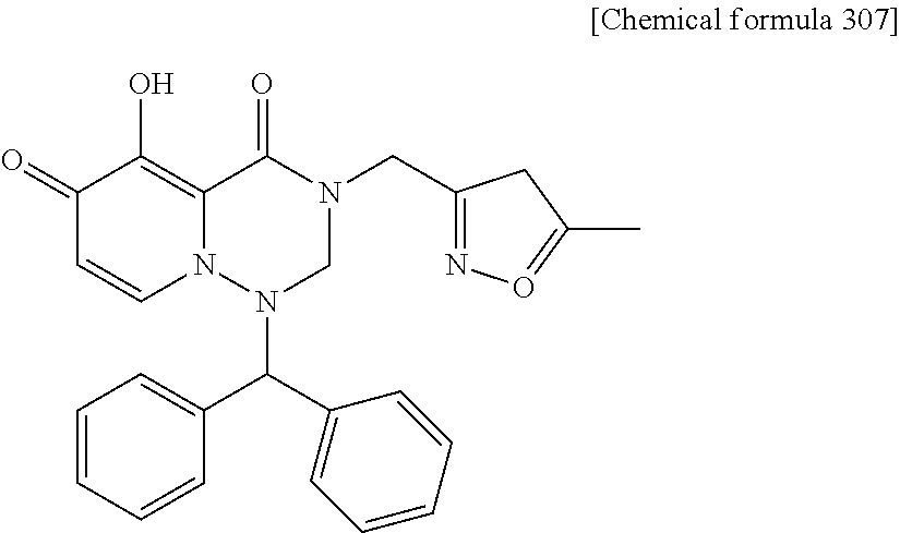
C(C1=CC=CC=C1)(N1CN(CC2=NO=C(C)C2)C(=O)C2=C(O)C(=O)C=CN12)C1=CC=CC=C1
